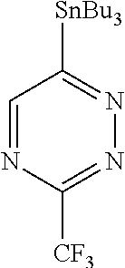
C1=NC([CF3])=NN=C1[SnBu3]
